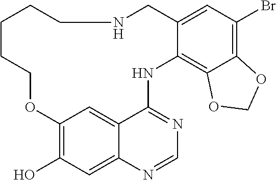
OC1=C2C=C3C(=C1)N=CN=C3NC1=C3C(=C(Br)C=C1CNCCCCCO2)OCO3
